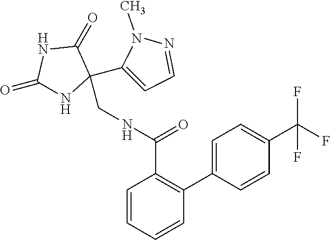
C1(=O)NC(CNC(C2=C(C3=CC=C(C(F)(F)F)C=C3)C=CC=C2)=O)(C2=CC=NN2C)C(=O)N1
